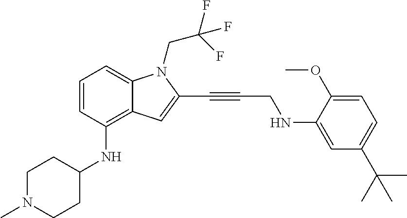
C1=CC(NC2CCN(C)CC2)=C2C(=C1)N(CC(F)(F)F)C(C#CCNC1=CC(C(C)(C)C)=CC=C1OC)=C2
